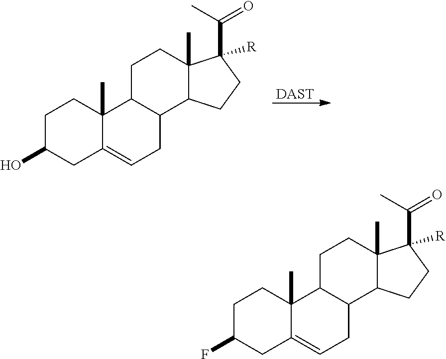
C1C(O)CC2=CCC3C(C2(C)C1)CCC1(C)C3CCC1(C(C)=O)[R].[DAST].C1C(F)CC2=CCC3C(C2(C)C1)CCC1(C)C3CCC1(C(C)=O)[R]
